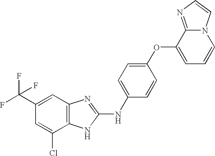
C1=C(Cl)C2=C(C=C1C(F)(F)F)N=C(NC1=CC=C(OC3=CC=CN4C3=NC=C4)C=C1)N2
